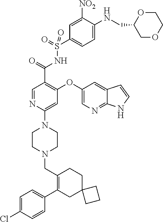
C1=C(Cl)C=CC(C2=C(CN3CCN(C4=CC(OC5=CN=C6C(=C5)C=CN6)=C(C(=O)NS(C5=CC=C(NCC6COCCO6)C([NO2])=C5)(=O)=O)C=N4)CC3)CCC3(C2)CCC3)=C1
